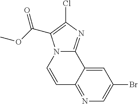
C12=NC(Cl)=C(C(OC)=O)N1C=CC1=NC=C(Br)C=C21
